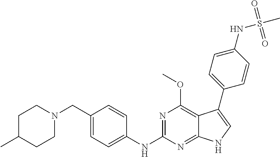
C1C(C)CCN(CC2=CC=C(NC3=NC(OC)=C4C(=N3)NC=C4C3=CC=C(NS(C)(=O)=O)C=C3)C=C2)C1
